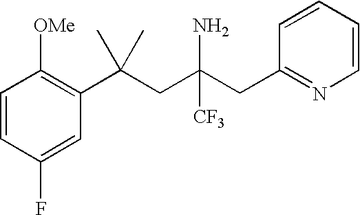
C1=CC(F)=CC(C(CC(CC2=NC=CC=C2)(N)[CF3])(C)C)=C1[OMe]
